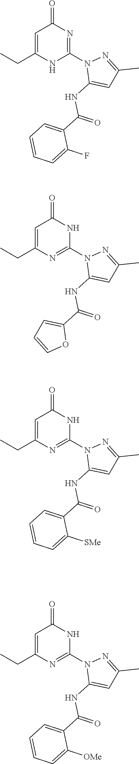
C1=C(CC)NC(N2C(NC(C3=CC=CC=C3F)=O)=CC(C)=N2)=NC1=O.C1=C(CC)N=C(N2C(NC(C3=CC=CO3)=O)=CC(C)=N2)NC1=O.C1=C(CC)N=C(N2C(NC(C3=CC=CC=C3[SMe])=O)=CC(C)=N2)NC1=O.C1=C(CC)N=C(N2C(NC(C3=CC=CC=C3[OMe])=O)=CC(C)=N2)NC1=O
